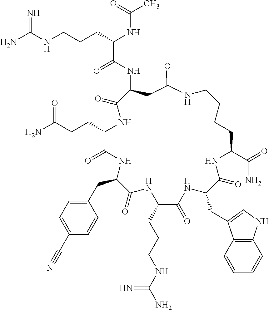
NC(NCCCC(NC(C)=O)C(=O)NC1CC(=O)NCCCCC(C(=O)N)NC(=O)C(CC2=CNC3=C2C=CC=C3)NC(=O)C(CCCNC(N)=N)NC(=O)C(CC2=CC=C(C#N)C=C2)NC(=O)C(CCC(=O)N)NC1=O)=N
